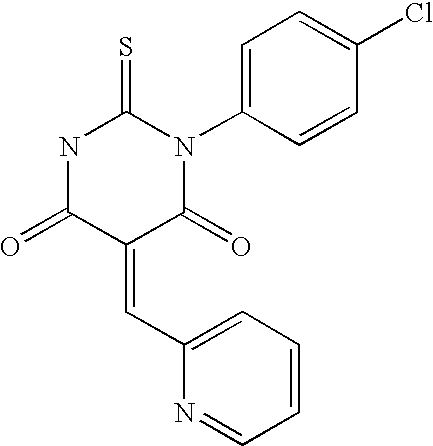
O=C1C(=CC2=CC=CC=N2)C(=O)NC(=S)N1C1=CC=C(Cl)C=C1
